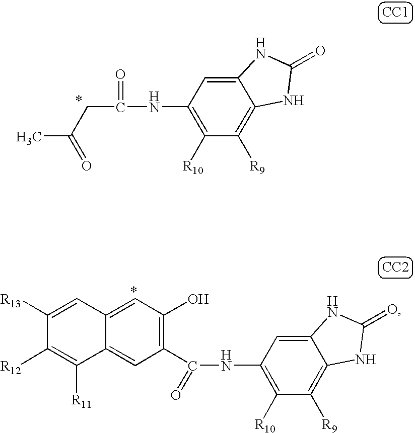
[CC2].C1=C2C(=CC(C(NC3=C([R10])C([R9])=C4C(=C3)NC(=O)N4)=O)=C1O)C([R11])=C([R12])C([R13])=C2.[CC1].C12=CC(NC(=O)CC(=O)C)=C([R10])C([R9])=C1NC(=O)N2
